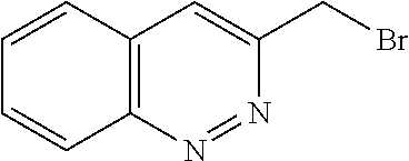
C12=C(N=NC(CBr)=C1)C=CC=C2
